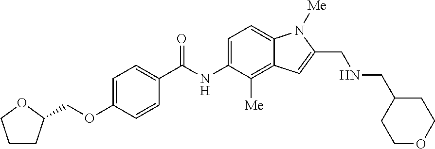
C1CC(COC2=CC=C(C(=O)NC3=CC=C4C(=C3[Me])C=C(CNCC3CCOCC3)N4[Me])C=C2)OC1
